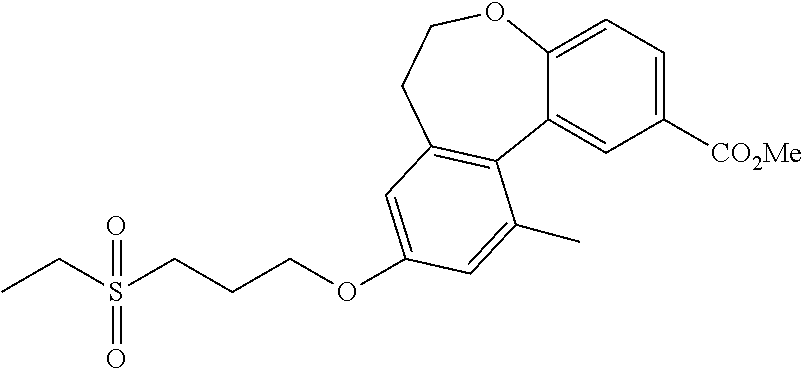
C1([CO2Me])=CC=C2C(=C1)C1=C(CCO2)C=C(OCCCS(=O)(CC)=O)C=C1C
